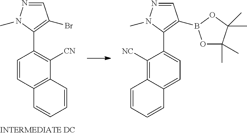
C1=CC2=C(C([CN])=C1C1=C(Br)C=NN1C)C=CC=C2.C1([NC])=C2C(=CC=C1C1=C(B3OC(C)(C)C(C)(C)O3)C=NN1C)C=CC=C2
